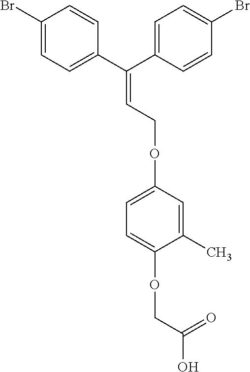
C1(C)=CC(OCC=C(C2=CC=C(Br)C=C2)C2=CC=C(Br)C=C2)=CC=C1OCC(O)=O
